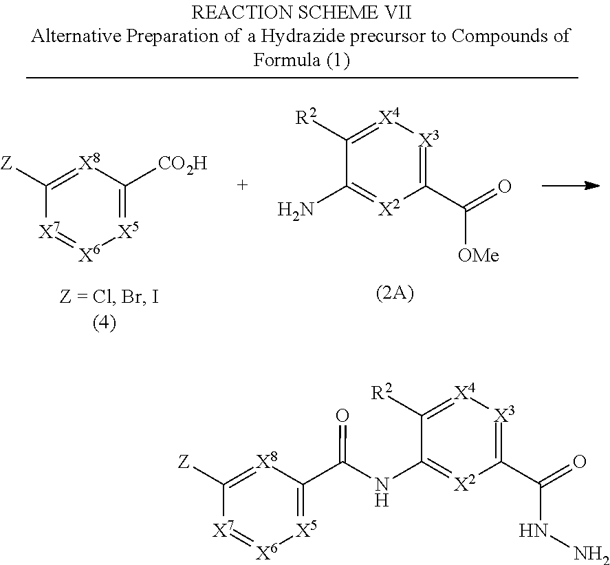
C1(C(=O)NN)=[X3][X4]=C([R2])C(NC(C2=[X5][X6]=[X7]C([Z])=[X8]2)=O)=[X2]1.[X5]1=C([CO2H])[X8]=C([Z])[X7]=[X6]1.C1(C(=O)[OMe])=[X3][X4]=C([R2])C(N)=[X2]1
